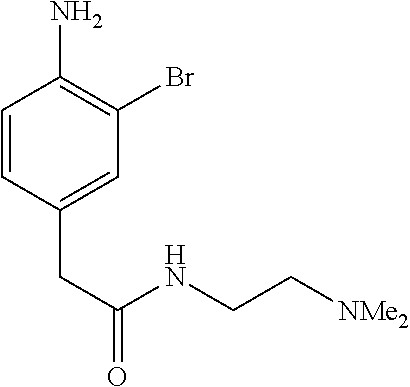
C1=CC(CC(NCC[NMe2])=O)=CC(Br)=C1N
